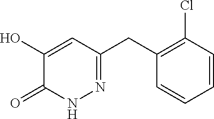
C1(O)=CC(CC2=C(Cl)C=CC=C2)=NNC1=O
